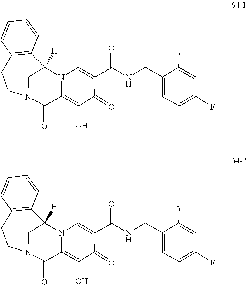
C1(=O)C(C(=O)NCC2=CC=C(F)C=C2F)=CN2C(=C1O)C(=O)N1CC2([H])C2=C(C=CC=C2)CC1.C1(=O)C(C(=O)NCC2=CC=C(F)C=C2F)=CN2C(=C1O)C(=O)N1CC2([H])C2=C(C=CC=C2)CC1
